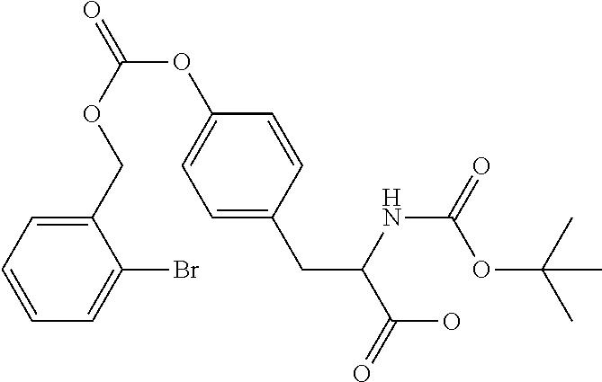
C1(COC(=O)OC2=CC=C(CC(C(O)=O)NC(=O)OC(C)(C)C)C=C2)=CC=CC=C1Br
